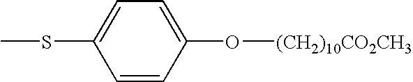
C1=CC(O[(CH2)10CO2CH3])=CC=C1SC
